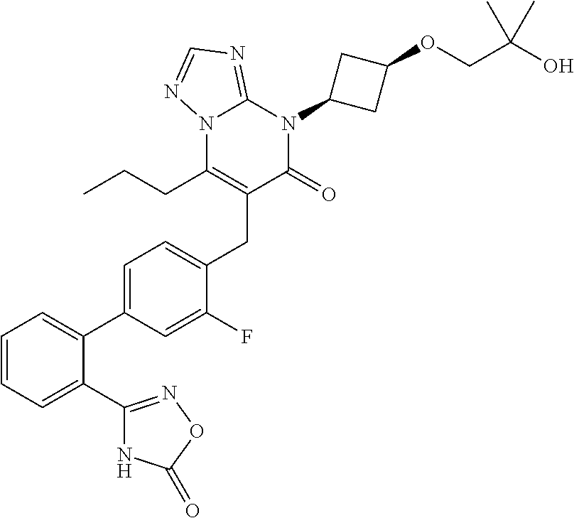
C1=CC=C(C2=NOC(=O)N2)C(C2=CC=C(CC3=C(CCC)N4C(=NC=N4)N(C4CC(OCC(O)(C)C)C4)C3=O)C(F)=C2)=C1
